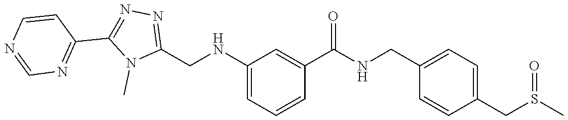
C(C1=CC=C(CS(C)=O)C=C1)NC(C1=CC(NCC2=NN=C(C3=NC=NC=C3)N2C)=CC=C1)=O
